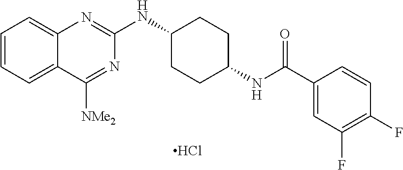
C1=CC=C2C(=C1)N=C(NC1CCC(NC(=O)C3=CC(F)=C(F)C=C3)CC1)N=C2[NMe2].Cl
